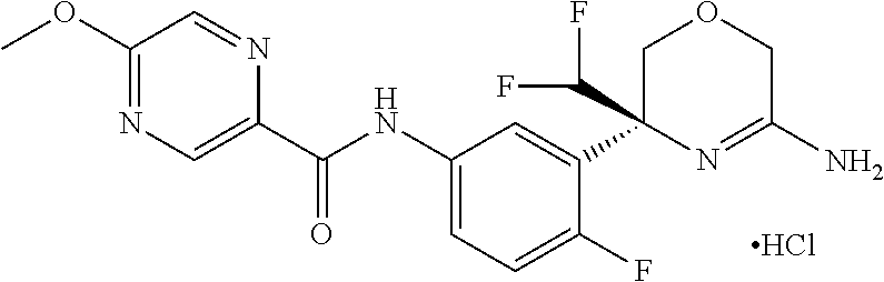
COC1=NC=C(C(NC2=CC=C(F)C(C3(C(F)F)COCC(N)=N3)=C2)=O)N=C1.Cl
